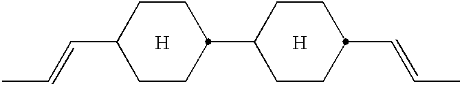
C1CC(C2CCC(C=CC)CC2)CCC1C=CC.[H].[H]
